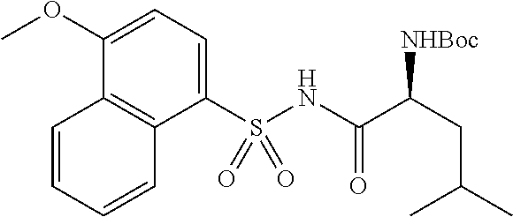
C1(OC)=CC=C(S(NC(C(CC(C)C)[NHBoc])=O)(=O)=O)C2=C1C=CC=C2
